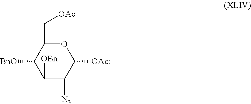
C1(C[OAc])C([BnO])C([OBn])C([N3])C([OAc])O1
